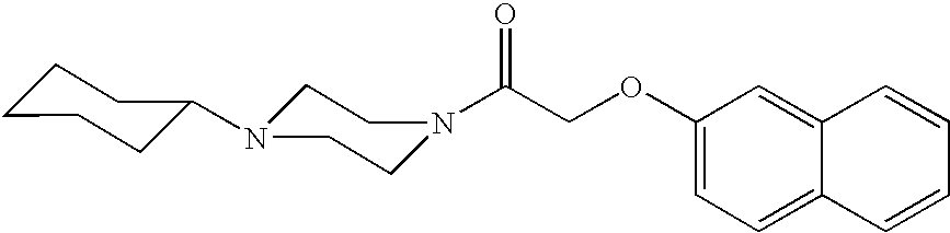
C(COC1=CC=C2C(=C1)C=CC=C2)(=O)N1CCN(C2CCCCC2)CC1
